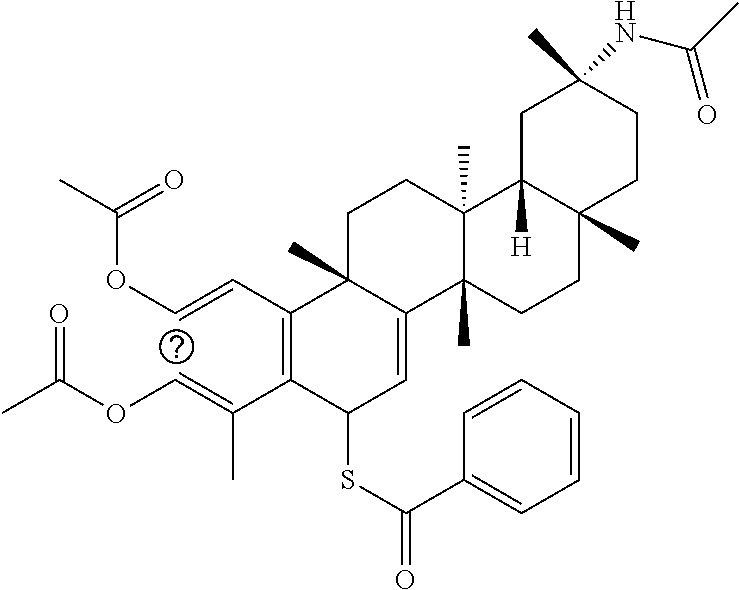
C(=CC1=C(C(=COC(C)=O)C)C(SC(=O)C2=CC=CC=C2)C=C2C1(C)CCC1(C)C2(C)CCC2(C)C1([H])CC(C)(NC(C)=O)CC2)OC(C)=O
